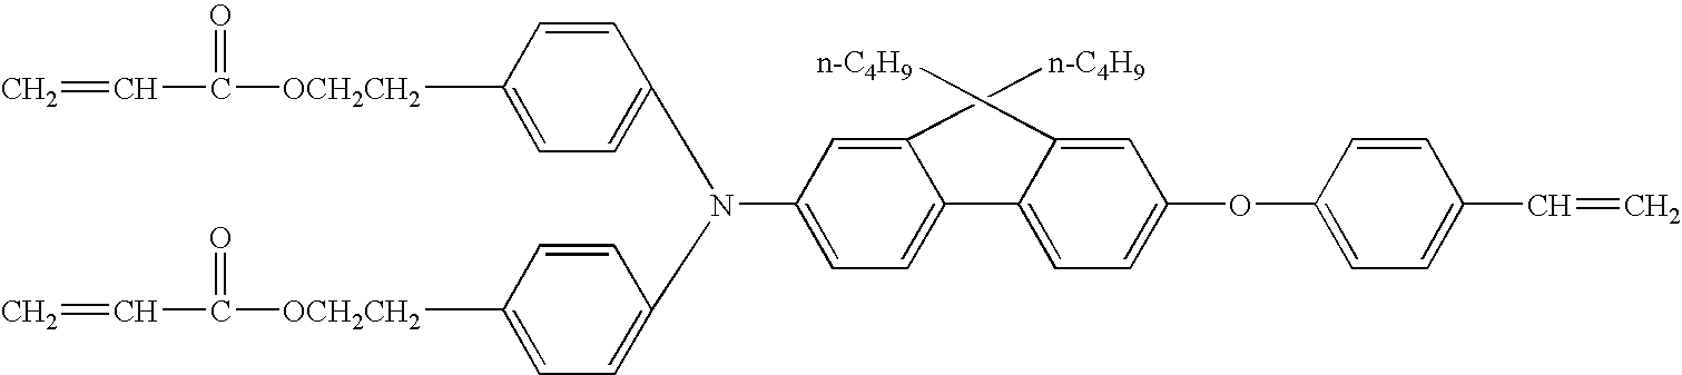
C1([OCH2CH2]C(=O)C=C)=CC=C(N(C2=CC=C([OCH2CH2]C(C=C)=O)C=C2)C2=CC=C(C3=CC=C(OC4=CC=C(C=C)C=C4)C=C3[n-C4H9])C([n-C4H9])=C2)C=C1
